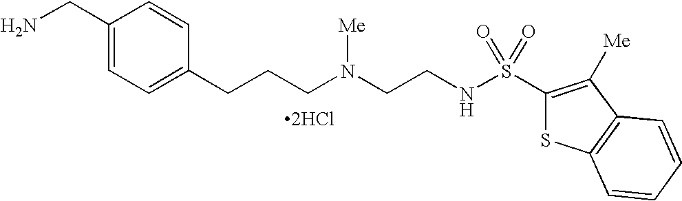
C1(CN)=CC=C(CCCN(CCNS(C2=C([Me])C3=C(S2)C=CC=C3)(=O)=O)[Me])C=C1.[2HCl]
